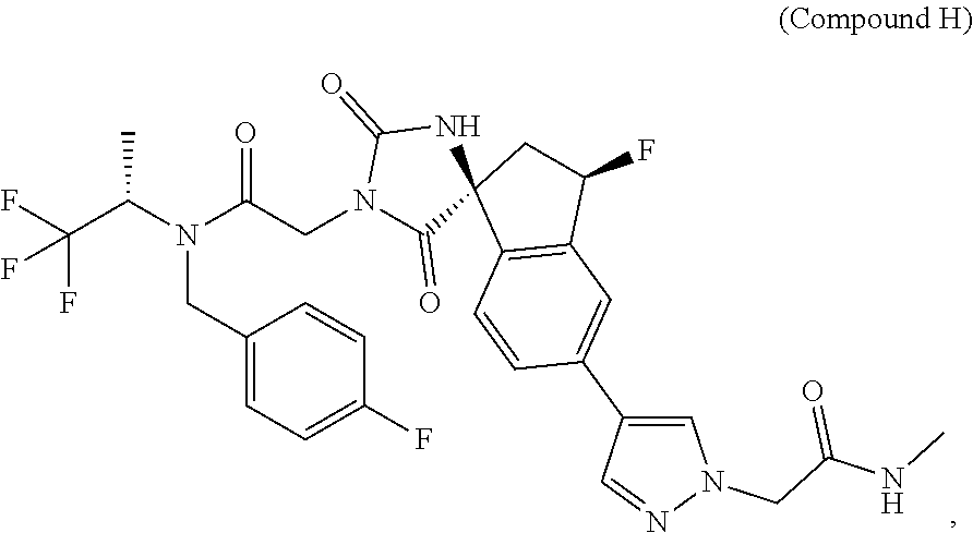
C(C(N(C(CN1C(=O)C2(NC1=O)C1=C(C(F)C2)C=C(C2=CN(CC(NC)=O)N=C2)C=C1)=O)CC1=CC=C(F)C=C1)C)(F)(F)F
